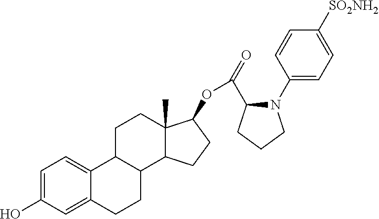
C1=C(O)C=C2C(=C1)C1C(CC2)C2C(C)(CC1)C(OC(C1N(C3=CC=C([SO2NH2])C=C3)CCC1)=O)CC2
